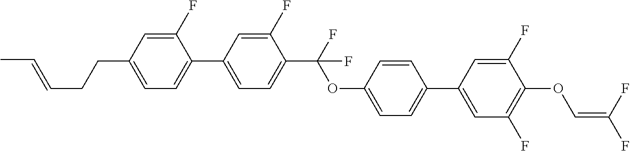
C1=C(C2=CC=C(CCC=CC)C=C2F)C=C(F)C(C(F)(OC2=CC=C(C3=CC(F)=C(OC=C(F)F)C(F)=C3)C=C2)F)=C1
